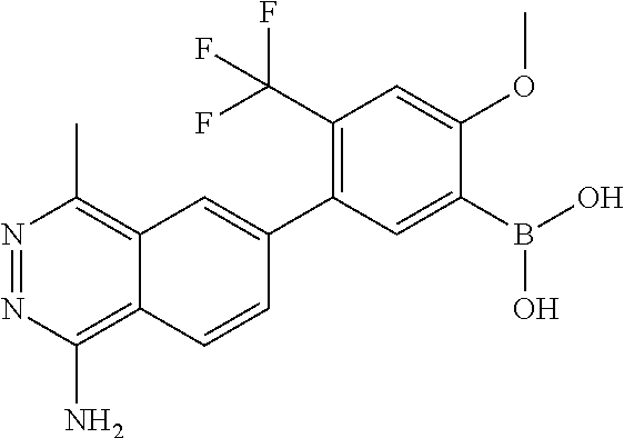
N1=NC(N)=C2C(=C1C)C=C(C1=C(C(F)(F)F)C=C(OC)C(B(O)O)=C1)C=C2
